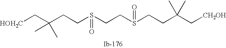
[HOH2C]CC(CCS(CCS(CCC(C[CH2OH])(C)C)=O)=O)(C)C
